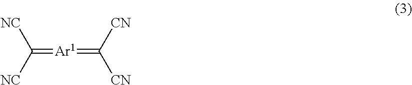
C([NC])([NC])=[Ar1]=C([CN])[CN]
